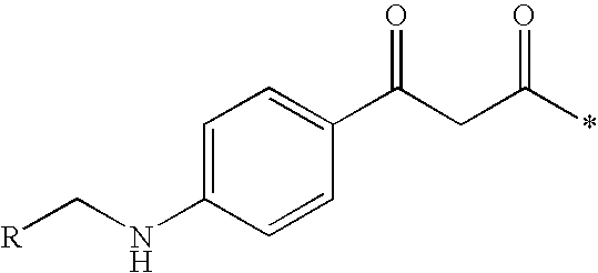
C(NC1=CC=C(C(CC(*)=O)=O)C=C1)[R]
